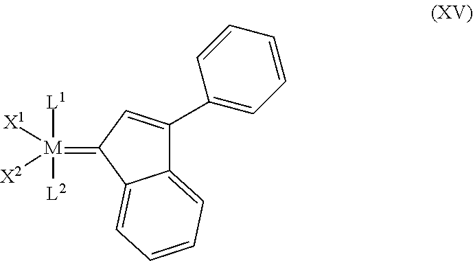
C12=CC=CC=C1C(=[M]([L1])([L2])([X1])[X2])C=C2C1=CC=CC=C1
